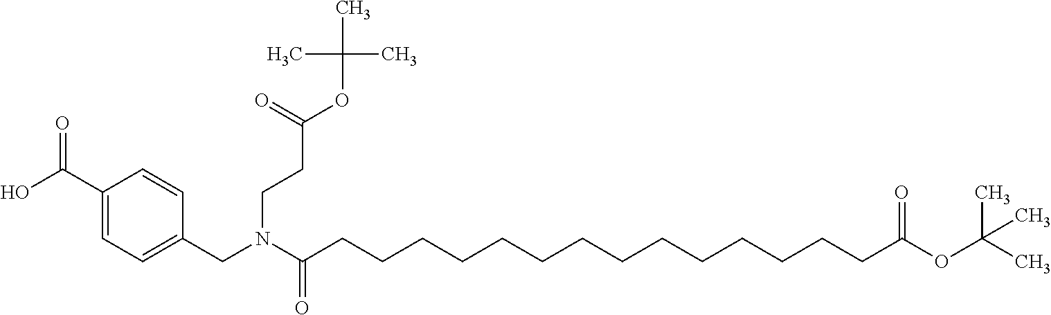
O=C(C1=CC=C(CN(C(CCCCCCCCCCCCCCC(OC(C)(C)C)=O)=O)CCC(OC(C)(C)C)=O)C=C1)O
